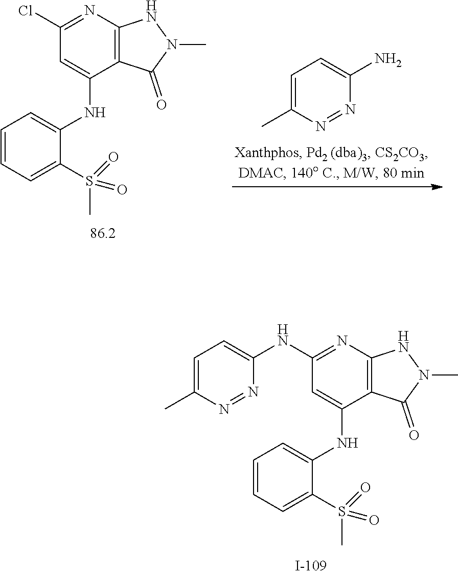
C1(NC2=CC=C(C)N=N2)=NC2=C(C(NC3=CC=CC=C3S(C)(=O)=O)=C1)C(=O)N(C)N2.C1(Cl)=NC2=C(C(NC3=CC=CC=C3S(C)(=O)=O)=C1)C(=O)N(C)N2.C1=C(C)N=NC(N)=C1
